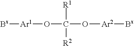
[Bx][Ar1]OC(O[Ar2][Bx])([R1])[R2]
